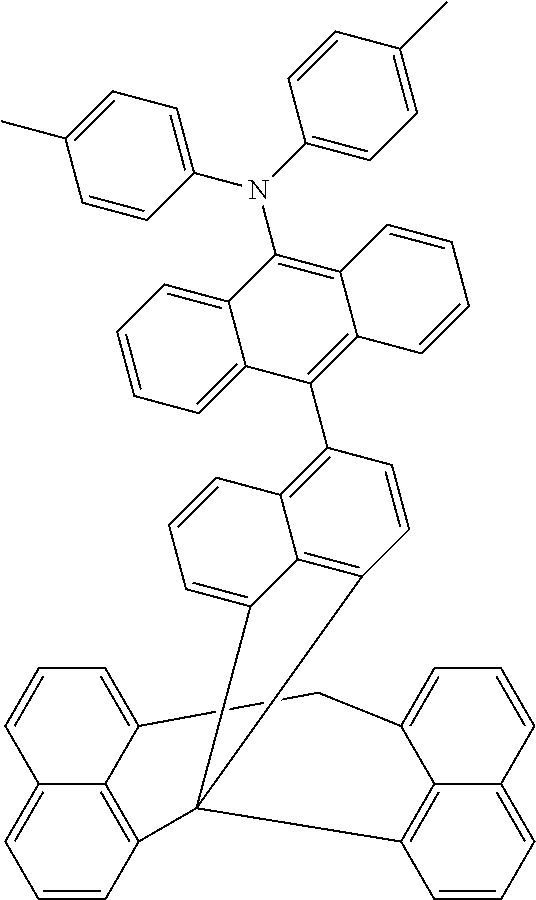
C1=CC2=C3C(=C1)C=CC=C3CC1=CC=CC3=CC=CC(=C31)C21C2=CC=CC3=C(C4=C5C(=C(N(C6=CC=C(C)C=C6)C6=CC=C(C)C=C6)C6=CC=CC=C46)C=CC=C5)C=CC1=C23
